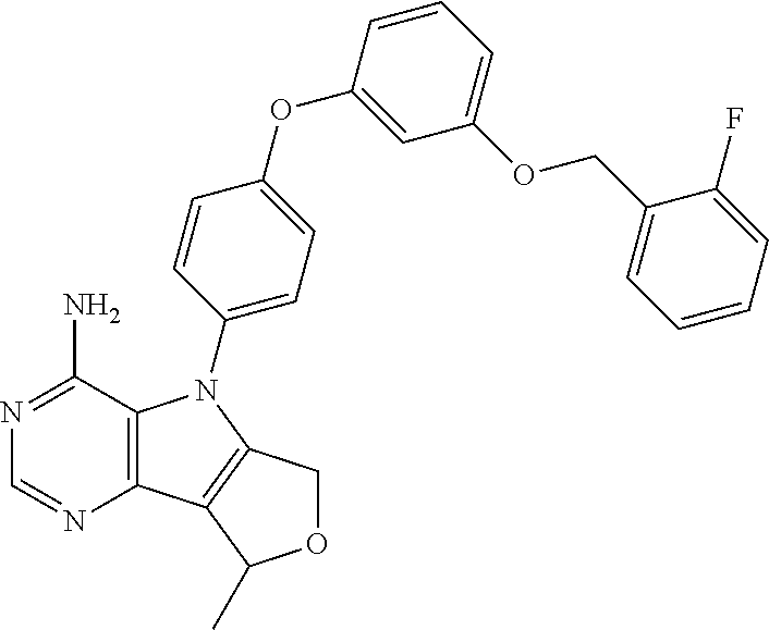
C12=C(C(N)=NC=N1)N(C1=CC=C(OC3=CC(OCC4=CC=CC=C4F)=CC=C3)C=C1)C1=C2C(C)OC1
